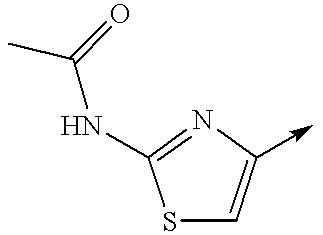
S1C=C(->C)N=C1NC(C)=O
